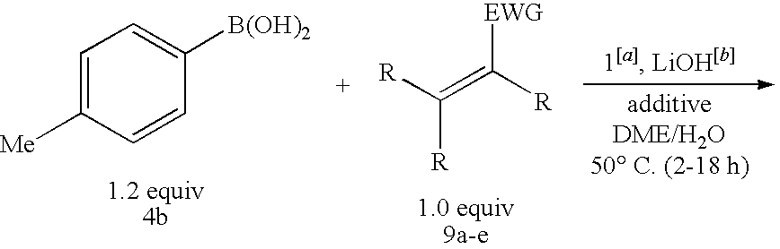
C1=C([Me])C=CC([B(OH)2])=C1.C(=C([R])[EWG])([R])[R]
